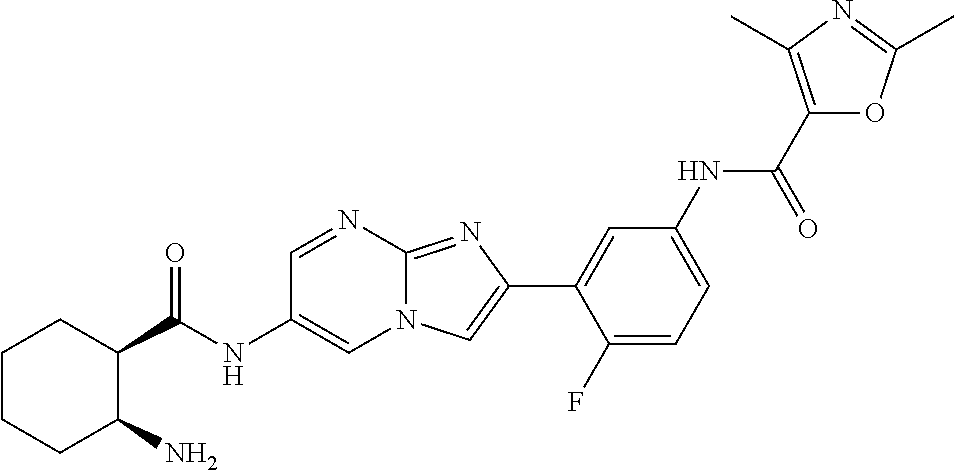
C1=NC2=NC(C3=CC(NC(C4=C(C)N=C(C)O4)=O)=CC=C3F)=CN2C=C1NC(=O)C1CCCCC1N
